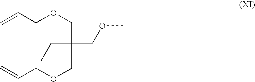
C(C(CC)(COC)COCC=C)OCC=C
